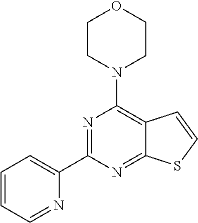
C1(C2=CC=CC=N2)=NC(N2CCOCC2)=C2C(=N1)SC=C2
